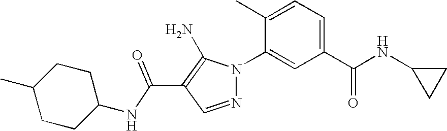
C(C1=C(N)N(C2=CC(C(NC3CC3)=O)=CC=C2C)N=C1)(=O)NC1CCC(C)CC1
